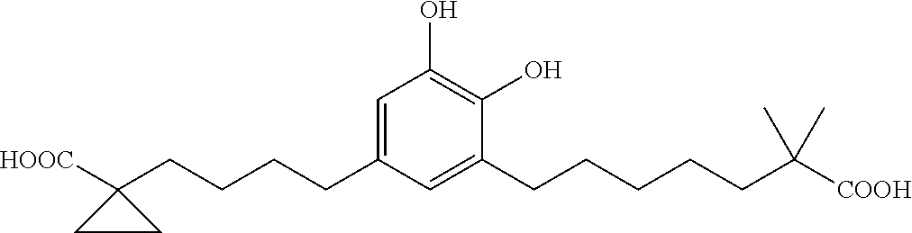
C1(O)=C(O)C(CCCCCC(C)(C)[COOH])=CC(CCCCC2([HOOC])CC2)=C1
